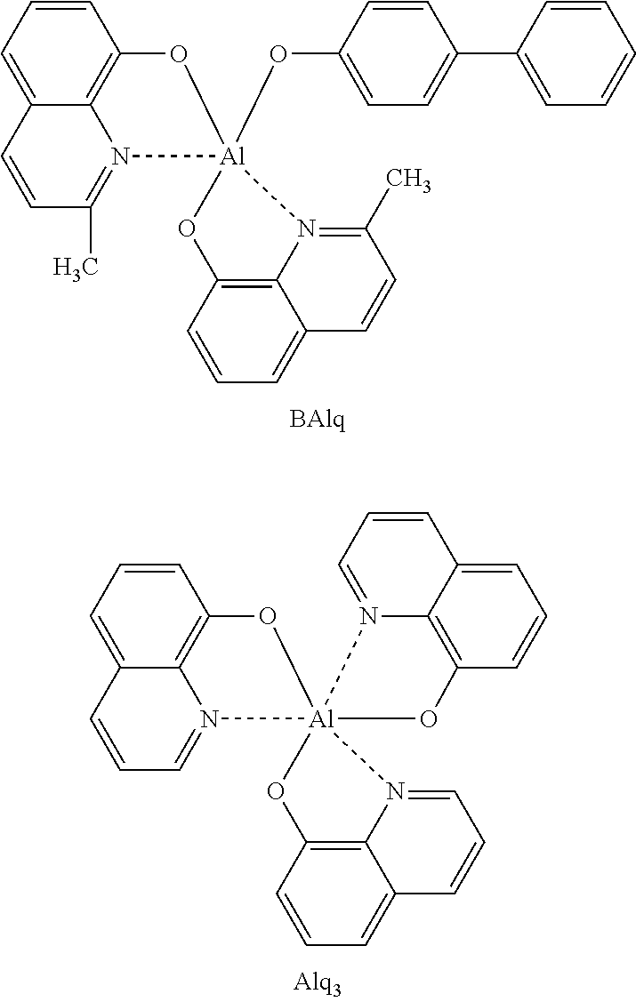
C1=CC=C2C3=C1O[Al]1(OC4=CC=C(C5=CC=CC=C5)C=C4)(N3=C(C)C=C2)OC2=C3C(=CC=C2)C=CC(C)=N13.C1=CC=C2C3=C1O[Al]14(N3=CC=C2)(N2=CC=CC3=CC=CC(=C23)O1)OC1=C2C(=CC=C1)C=CC=N42
